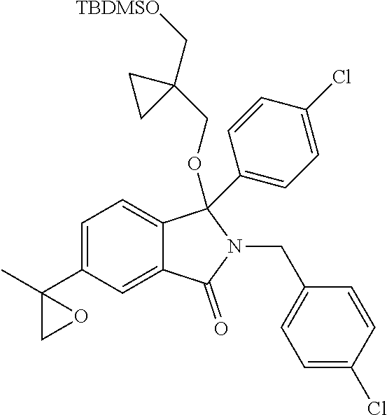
C1=C(C2(C)CO2)C=C2C(=C1)C(OCC1(C[TBDMSO])CC1)(C1=CC=C(Cl)C=C1)N(CC1=CC=C(Cl)C=C1)C2=O
